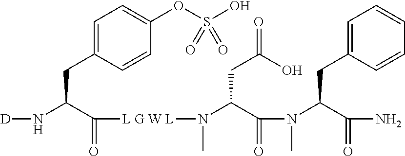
[D]NC(C([L G W L]N(C(C(N(C(C(N)=O)CC1=CC=CC=C1)C)=O)CC(=O)O)C)=O)CC1=CC=C(OS(O)(=O)=O)C=C1
